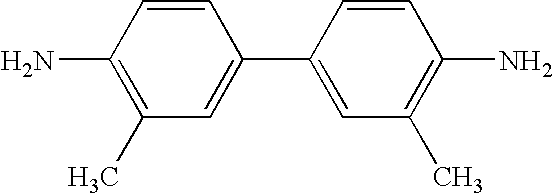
C1(N)=C(C)C=C(C2=CC(C)=C(N)C=C2)C=C1
